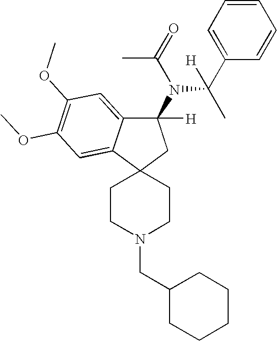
C12(CC(N(C(C3=CC=CC=C3)(C)[H])C(=O)C)([H])C3=CC(OC)=C(OC)C=C13)CCN(CC1CCCCC1)CC2
